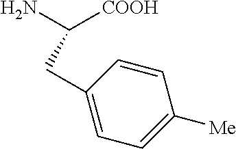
NC([COOH])CC1=CC=C([Me])C=C1
